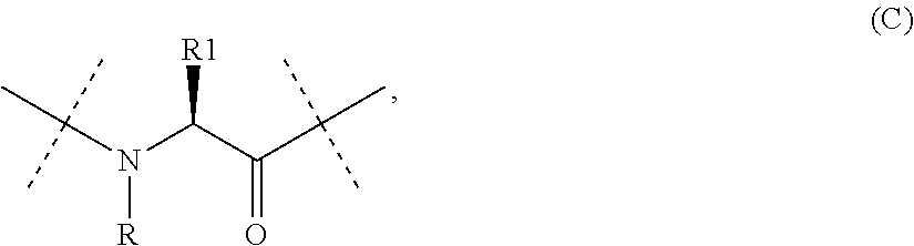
C(N(C(C(C(C)(C)C)=O)[R1])[R])(C)(C)C
